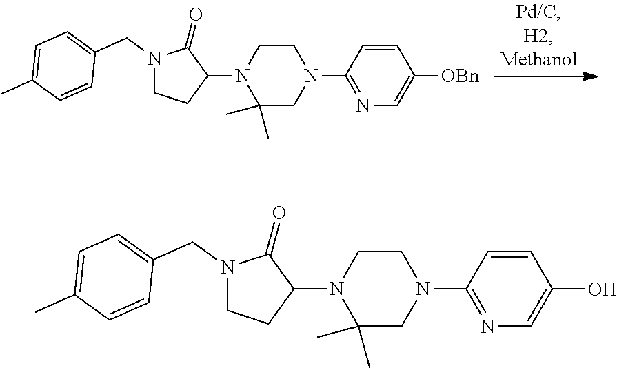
N1(CC2=CC=C(C)C=C2)CCC(N2CCN(C3=NC=C([OBn])C=C3)CC2(C)C)C1=O.N1(CC2=CC=C(C)C=C2)CCC(N2CCN(C3=NC=C(O)C=C3)CC2(C)C)C1=O
